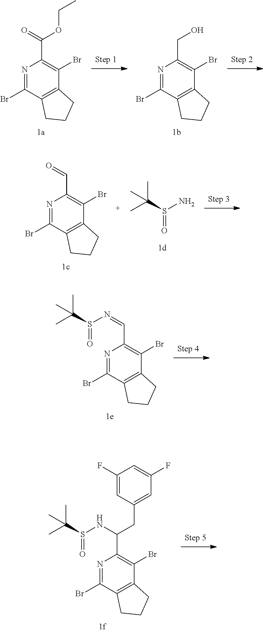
N1=C(Br)C2=C(C(Br)=C1C(=O)OCC)CCC2.N1=C(Br)C2=C(C(Br)=C1CO)CCC2.N1=C(Br)C2=C(C(Br)=C1C=O)CCC2.S(=O)(C(C)(C)C)N.N1=C(Br)C2=C(C(Br)=C1C=NS(=O)C(C)(C)C)CCC2.N1=C(Br)C2=C(C(Br)=C1C(NS(=O)C(C)(C)C)CC1=CC(F)=CC(F)=C1)CCC2
